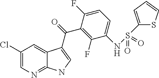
C1(Cl)=CN=C2C(=C1)C(C(=O)C1=C(F)C(NS(C3=CC=CS3)(=O)=O)=CC=C1F)=CN2
